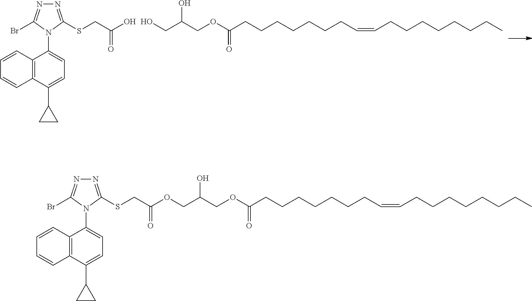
C12=C(C(C3CC3)=CC=C1N1C(SCC(OCC(O)COC(=O)CCCCCCCC=CCCCCCCCC)=O)=NN=C1Br)C=CC=C2.C12=C(C(C3CC3)=CC=C1N1C(SCC(O)=O)=NN=C1Br)C=CC=C2.O(C(=O)CCCCCCCC=CCCCCCCCC)CC(CO)O
